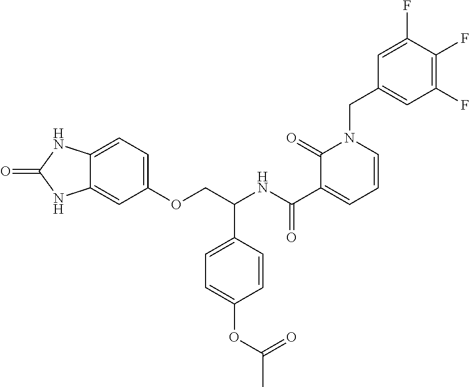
C12=CC=C(OCC(NC(C3=CC=CN(CC4=CC(F)=C(F)C(F)=C4)C3=O)=O)C3=CC=C(OC(C)=O)C=C3)C=C1NC(=O)N2
